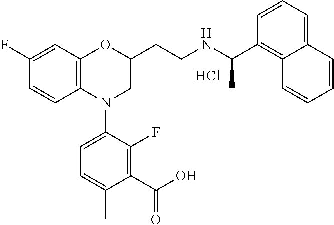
Cl.C1(F)=CC2=C(C=C1)N(C1=CC=C(C)C(C(O)=O)=C1F)CC(CCNC(C1=C3C(=CC=C1)C=CC=C3)C)O2
